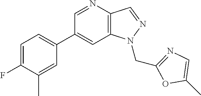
C1(C2=CC=C(F)C(C)=C2)=CC2=C(C=NN2CC2=NC=C(C)O2)N=C1
